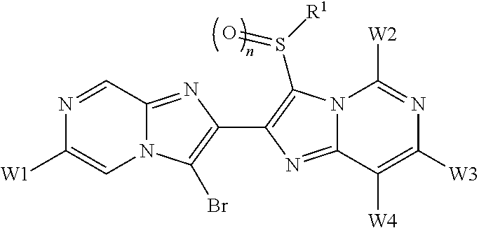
N12C(=NC(C3=C(S([R1])=O)N4C(=N3)C([W4])=C([W3])N=C4[W2])=C1Br)C=NC([W1])=C2
